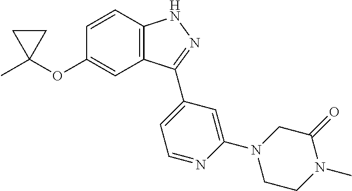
C1=CC2=C(C=C1OC1(C)CC1)C(C1=CC=NC(N3CCN(C)C(=O)C3)=C1)=NN2
